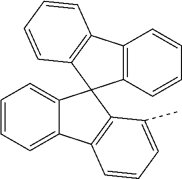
C1=CC=C2C(=C1)C1(C3=C2C=CC=C3C)C2=C(C3=C1C=CC=C3)C=CC=C2
